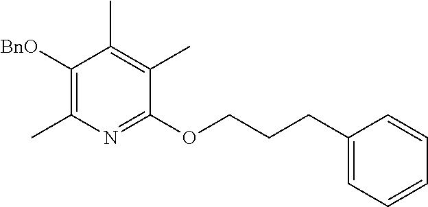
C1(OCCCC2=CC=CC=C2)=NC(C)=C([BnO])C(C)=C1C
